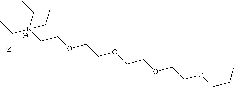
CC[N+](CC)(CCOCCOCCOCCOCC*)CC
